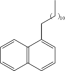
C1=CC2=C(C=C1)C=CC=C2CCC
